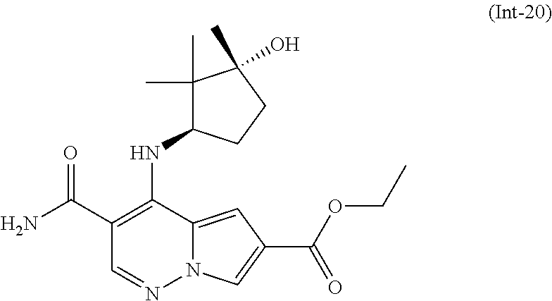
C1(C(=O)N)=C(NC2C(C)(C)C(C)(O)CC2)C2=CC(C(=O)OCC)=CN2N=C1
